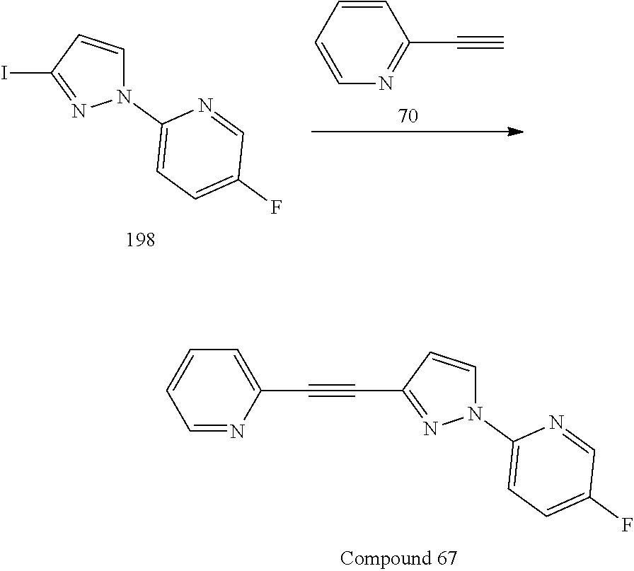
C1=C(C#CC2=NN(C3=CC=C(F)C=N3)C=C2)N=CC=C1.C1=CC=CN=C1C#C.IC1=NN(C2=CC=C(F)C=N2)C=C1
